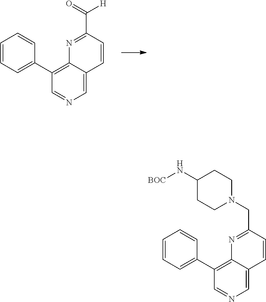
N1=C(C(=O)[H])C=CC2=CN=CC(C3=CC=CC=C3)=C12.N1=C(CN2CCC(N[BOC])CC2)C=CC2=CN=CC(C3=CC=CC=C3)=C12
